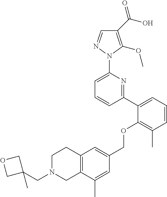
C1(C(O)=O)=C(OC)N(C2=CC=CC(C3=CC=CC(C)=C3OCC3=CC4=C(C(C)=C3)CN(CC3(C)COC3)CC4)=N2)N=C1
